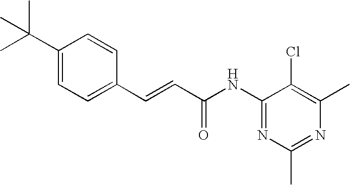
C(=CC(=O)NC1=NC(C)=NC(C)=C1Cl)C1=CC=C(C(C)(C)C)C=C1
